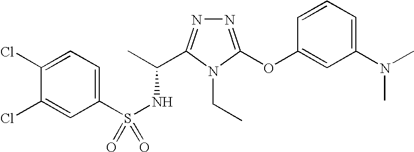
N1=C(OC2=CC(N(C)C)=CC=C2)N(CC)C(C(C)NS(=O)(C2=CC=C(Cl)C(Cl)=C2)=O)=N1
